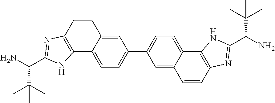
C1=C2C(=CC=C1C1=CC=C3C(=C1)CCC1=C3NC(C(N)C(C)(C)C)=N1)C1=C(C=C2)N=C(C(N)C(C)(C)C)N1
